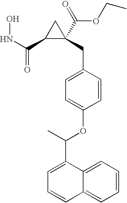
N(C(C1C(CC2=CC=C(OC(C3=CC=CC4=CC=CC=C34)C)C=C2)(C(=O)OCC)C1)=O)O
